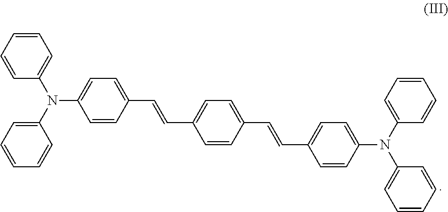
C1=C(N(C2=CC=C(C=CC3=CC=C(C=CC4=CC=C(N(C5=CC=CC=C5)C5=CC=CC=C5)C=C4)C=C3)C=C2)C2=CC=CC=C2)C=CC=C1
